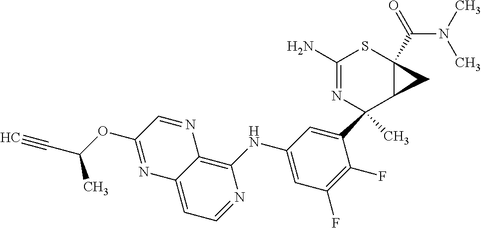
C1(C2(C)N=C(N)SC3(C(N(C)C)=O)C2C3)=CC(NC2=C3C(=CC=N2)N=C(OC(C#C)C)C=N3)=CC(F)=C1F
